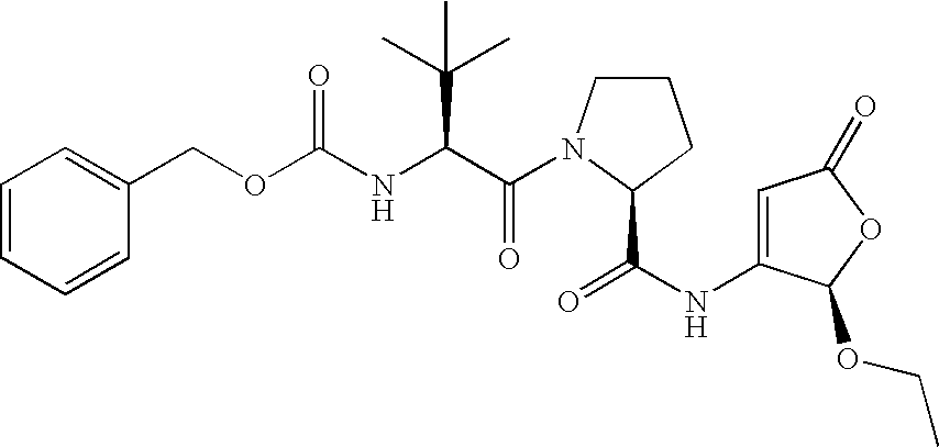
C(OC(NC(C(N1CCCC1C(NC1=CC(=O)OC1OCC)=O)=O)C(C)(C)C)=O)C1=CC=CC=C1
